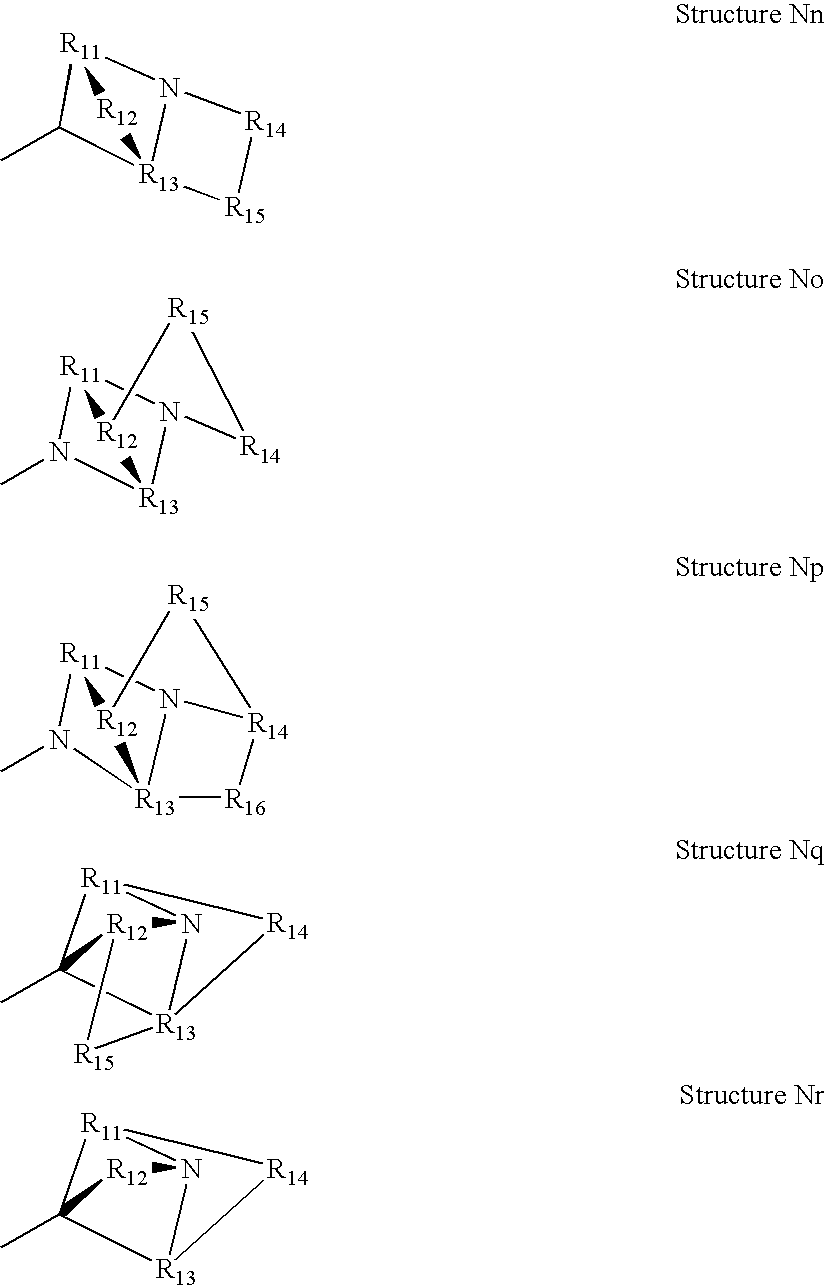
CC1[R13]23N([R11]1[R12]2)[R14][R15]3.CN1[R13]2N3[R11]1[R12]2[R15][R14]3.CN1[R13]23N4[R11]1[R12]2[R15][R14]4[R16]3.CC12[R13]34N([R11]1[R14]3)[R12]2[R15]4.CC12[R13]3N([R11]1[R14]3)[R12]2
